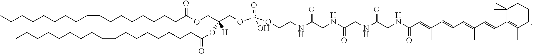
C(CCCCCCC=CCCCCCCCC(OCC(COP(OCCNC(=O)CNC(CNC(CNC(C=C(C=CC=C(C)C=CC1=C(C)CCCC1(C)C)C)=O)=O)=O)(=O)O)(OC(CCCCCCCC=CCCCCCCCC)=O)[H])=O)C
